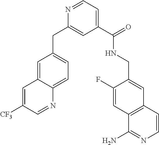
C1(C(NCC2=CC3=C(C=C2F)C(N)=NC=C3)=O)=CC=NC(CC2=CC=C3C(=C2)C=C([CF3])C=N3)=C1
